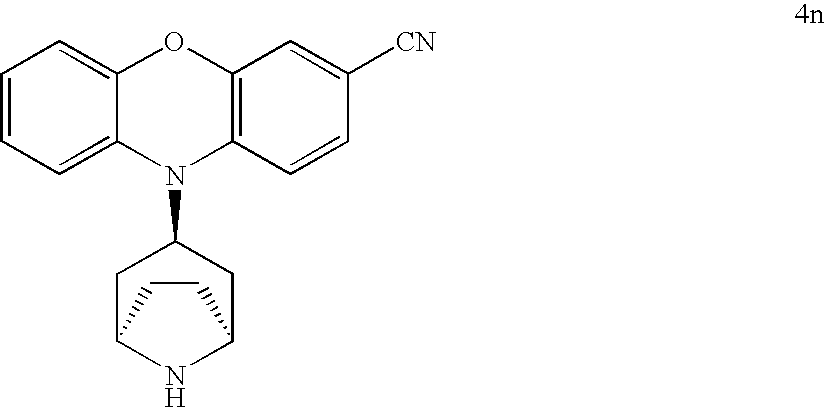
C1=CC=C2C(=C1)OC1=C(N2C2CC3NC(C2)CC3)C=CC([CN])=C1
